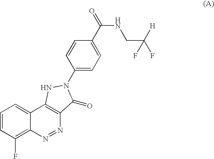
C12=C(F)C=CC=C1C1=C(N=N2)C(=O)N(C2=CC=C(C(=O)NCC(F)([H])F)C=C2)N1
